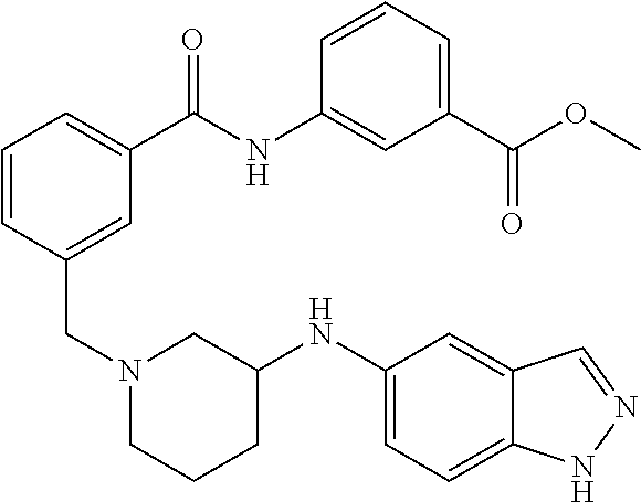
C1=CC(CN2CCCC(NC3=CC=C4C(=C3)C=NN4)C2)=CC(C(NC2=CC(C(OC)=O)=CC=C2)=O)=C1
